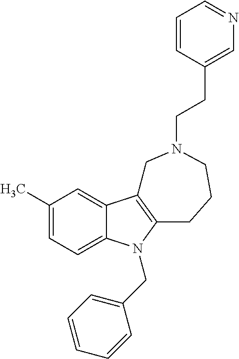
C1(C)=CC=C2C(=C1)C1=C(N2CC2=CC=CC=C2)CCCN(CCC2=CN=CC=C2)C1
